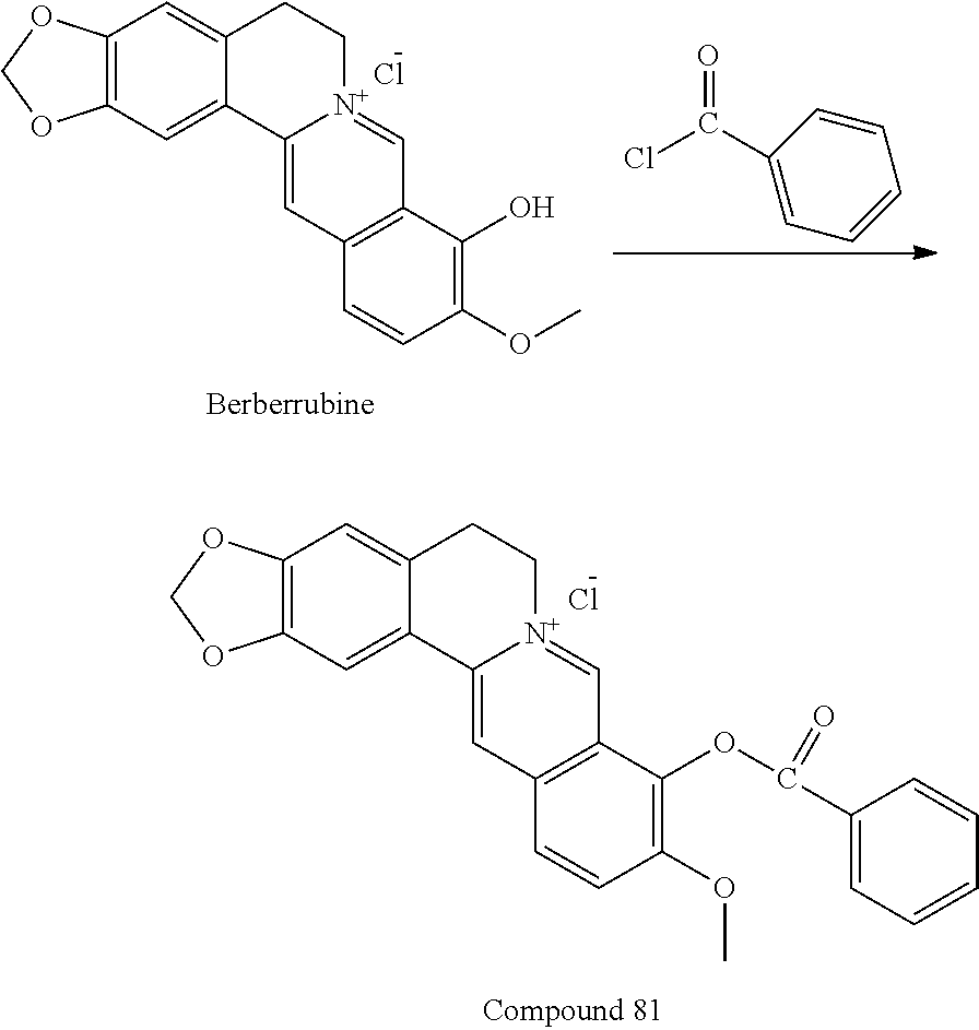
C12=C(C=C3C(=C1)CC[N+]1=CC4=C(C=C31)C=CC(OC)=C4O)OCO2.Cl.ClC(C1=CC=CC=C1)=O.C12=C(C=C3C(=C1)CC[N+]1=CC4=C(C=C31)C=CC(OC)=C4OC(C1=CC=CC=C1)=O)OCO2.Cl
